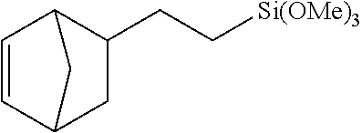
C(C1C2C=CC(C1)C2)C[Si(OMe)3]
